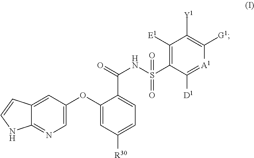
C12=CC(OC3=CC([R30])=CC=C3C(=O)NS(C3=C([E1])C([Y1])=C([G1])[A1]=C3[D1])(=O)=O)=CN=C1NC=C2
